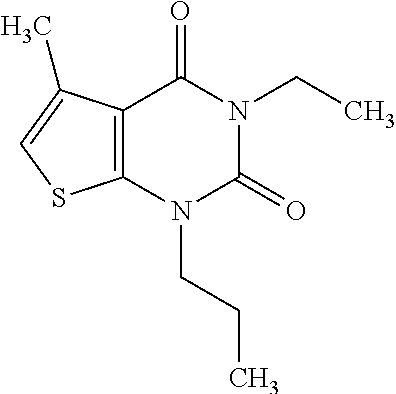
C12=C(N(CCC)C(=O)N(CC)C1=O)SC=C2C
